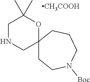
[CH3COOH].C12(OC(C)(C)CNC1)CCN([Boc])CCC2
